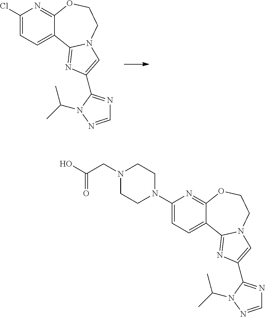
C1(Cl)=CC=C2C(=N1)OCCN1C2=NC(C2=NC=NN2C(C)C)=C1.C1(N2CCN(CC(O)=O)CC2)=CC=C2C(=N1)OCCN1C2=NC(C2=NC=NN2C(C)C)=C1
